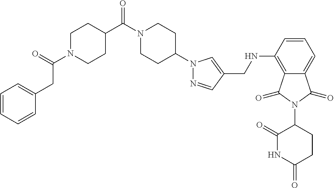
C(NC1=C2C(=CC=C1)C(=O)N(C1C(=O)NC(=O)CC1)C2=O)C1=CN(C2CCN(C(C3CCN(C(=O)CC4=CC=CC=C4)CC3)=O)CC2)N=C1
